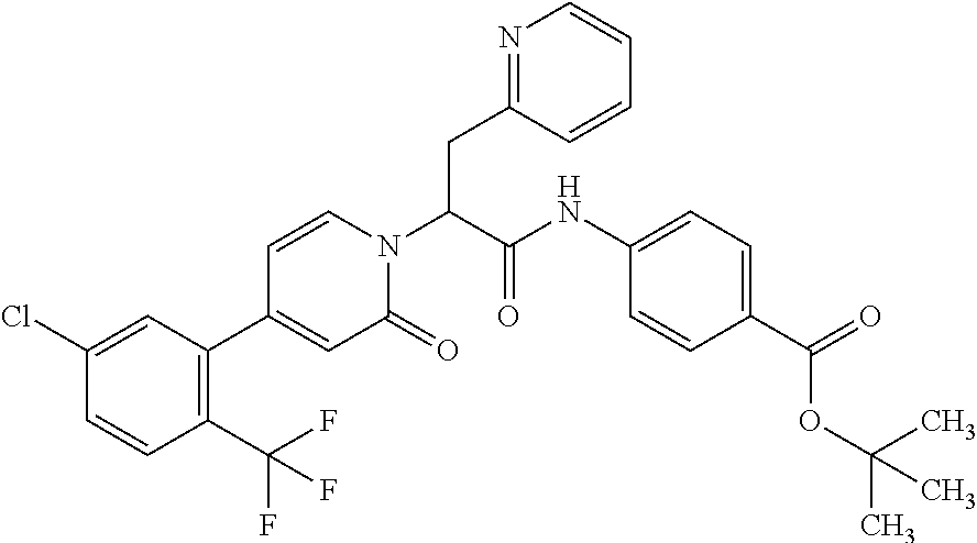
C(N1C=CC(C2=C(C(F)(F)F)C=CC(Cl)=C2)=CC1=O)(C(NC1=CC=C(C(=O)OC(C)(C)C)C=C1)=O)CC1=NC=CC=C1
